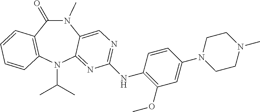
N1(C)C(=O)C2=C(N(C(C)C)C3=NC(NC4=C(OC)C=C(N5CCN(C)CC5)C=C4)=NC=C13)C=CC=C2
